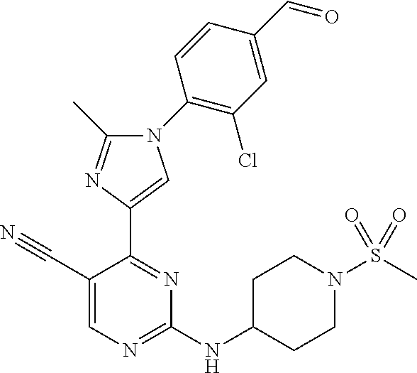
C1(NC2CCN(S(C)(=O)=O)CC2)=NC=C(C#N)C(C2=CN(C3=C(Cl)C=C(C=O)C=C3)C(C)=N2)=N1
